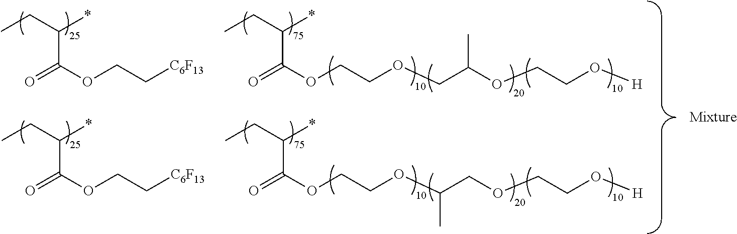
O=C(OCC[C6F13])C(*)CC.O=C(OCCOCC(OCCO[H])C)C(*)CC.O=C(OCC[C6F13])C(*)CC.O=C(OCCOC(COCCO[H])C)C(*)CC
